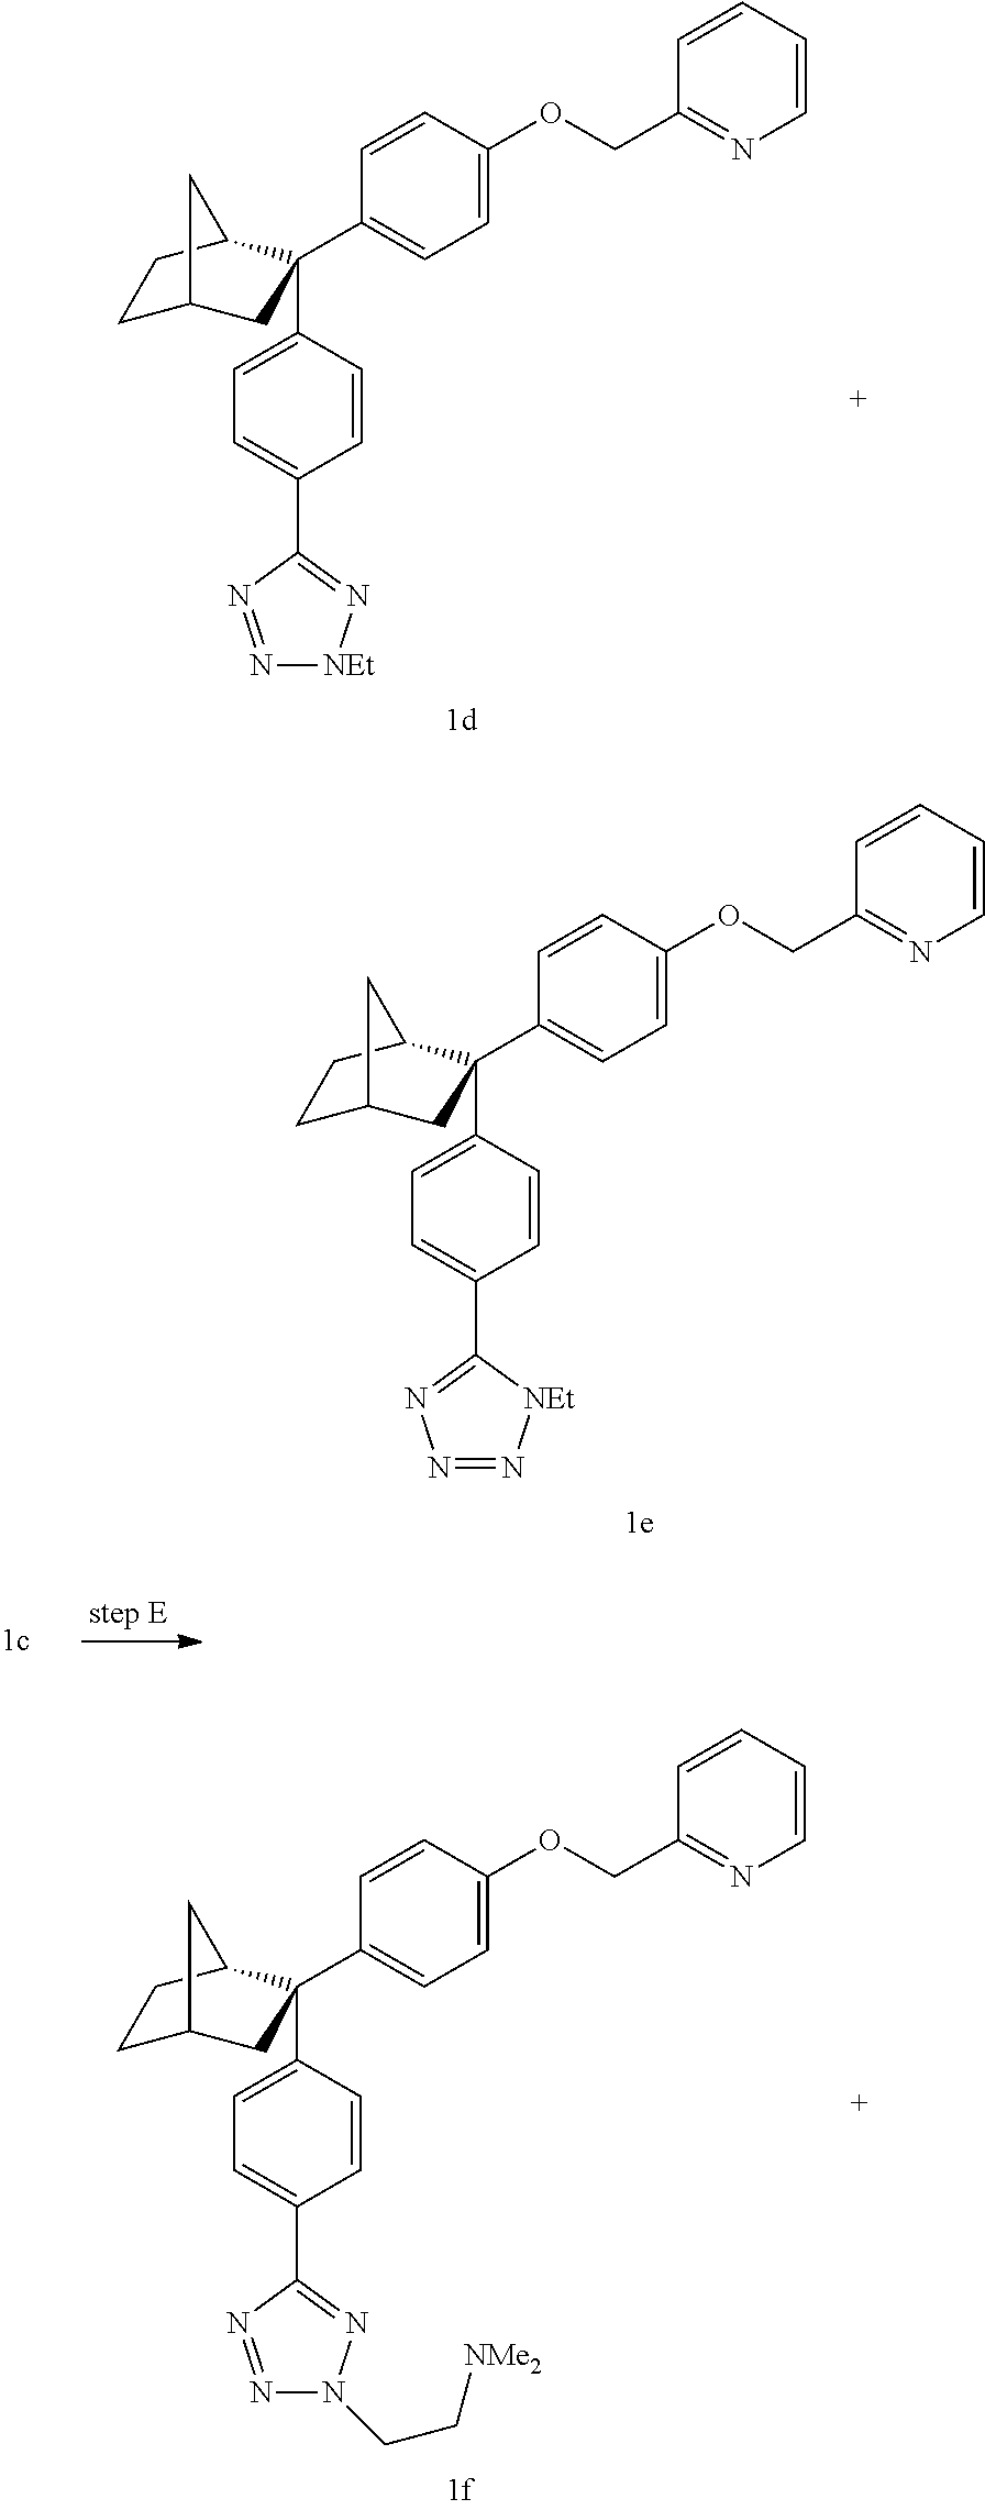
C1=CC(C2=N[NEt]N=N2)=CC=C1C1(C2=CC=C(OCC3=NC=CC=C3)C=C2)CC2CCC1C2.C1=CC(C2=NN=N[NEt]2)=CC=C1C1(C2=CC=C(OCC3=NC=CC=C3)C=C2)CC2CCC1C2.C1=CC(C2=NN(CC[NMe2])N=N2)=CC=C1C1(C2=CC=C(OCC3=NC=CC=C3)C=C2)CC2CCC1C2
